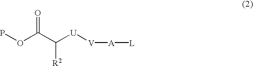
POC(C([U][V][A][L])[R2])=O
